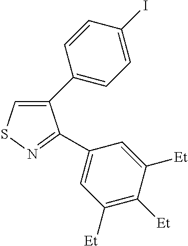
C1(C2=CC=C(I)C=C2)=CSN=C1C1=CC([Et])=C([Et])C([Et])=C1
